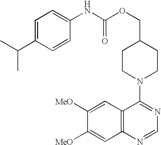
N(C(OCC1CCN(C2=NC=NC3=C2C=C([MeO])C([MeO])=C3)CC1)=O)C1=CC=C(C(C)C)C=C1
